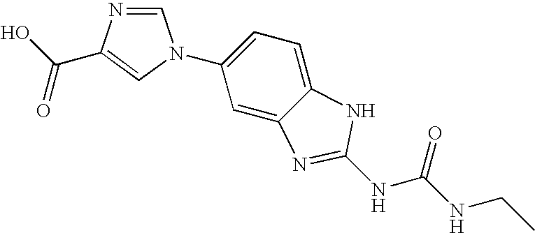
C1=C2C(=CC=C1N1C=NC(C(O)=O)=C1)NC(NC(NCC)=O)=N2
